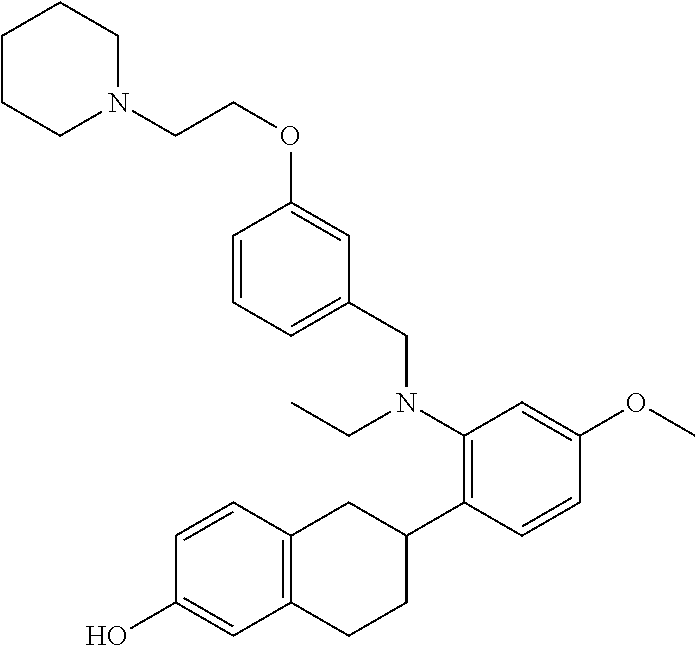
C12=C(C=CC(O)=C1)CC(C1=C(N(CC)CC3=CC=CC(OCCN4CCCCC4)=C3)C=C(OC)C=C1)CC2
